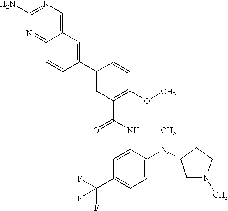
C12=CN=C(N)N=C1C=CC(C1=CC(C(NC3=CC(C(F)(F)F)=CC=C3N(C)C3CN(C)CC3)=O)=C(OC)C=C1)=C2
